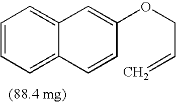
C1=CC=C2C(=C1)C=C(OCC=C)C=C2
